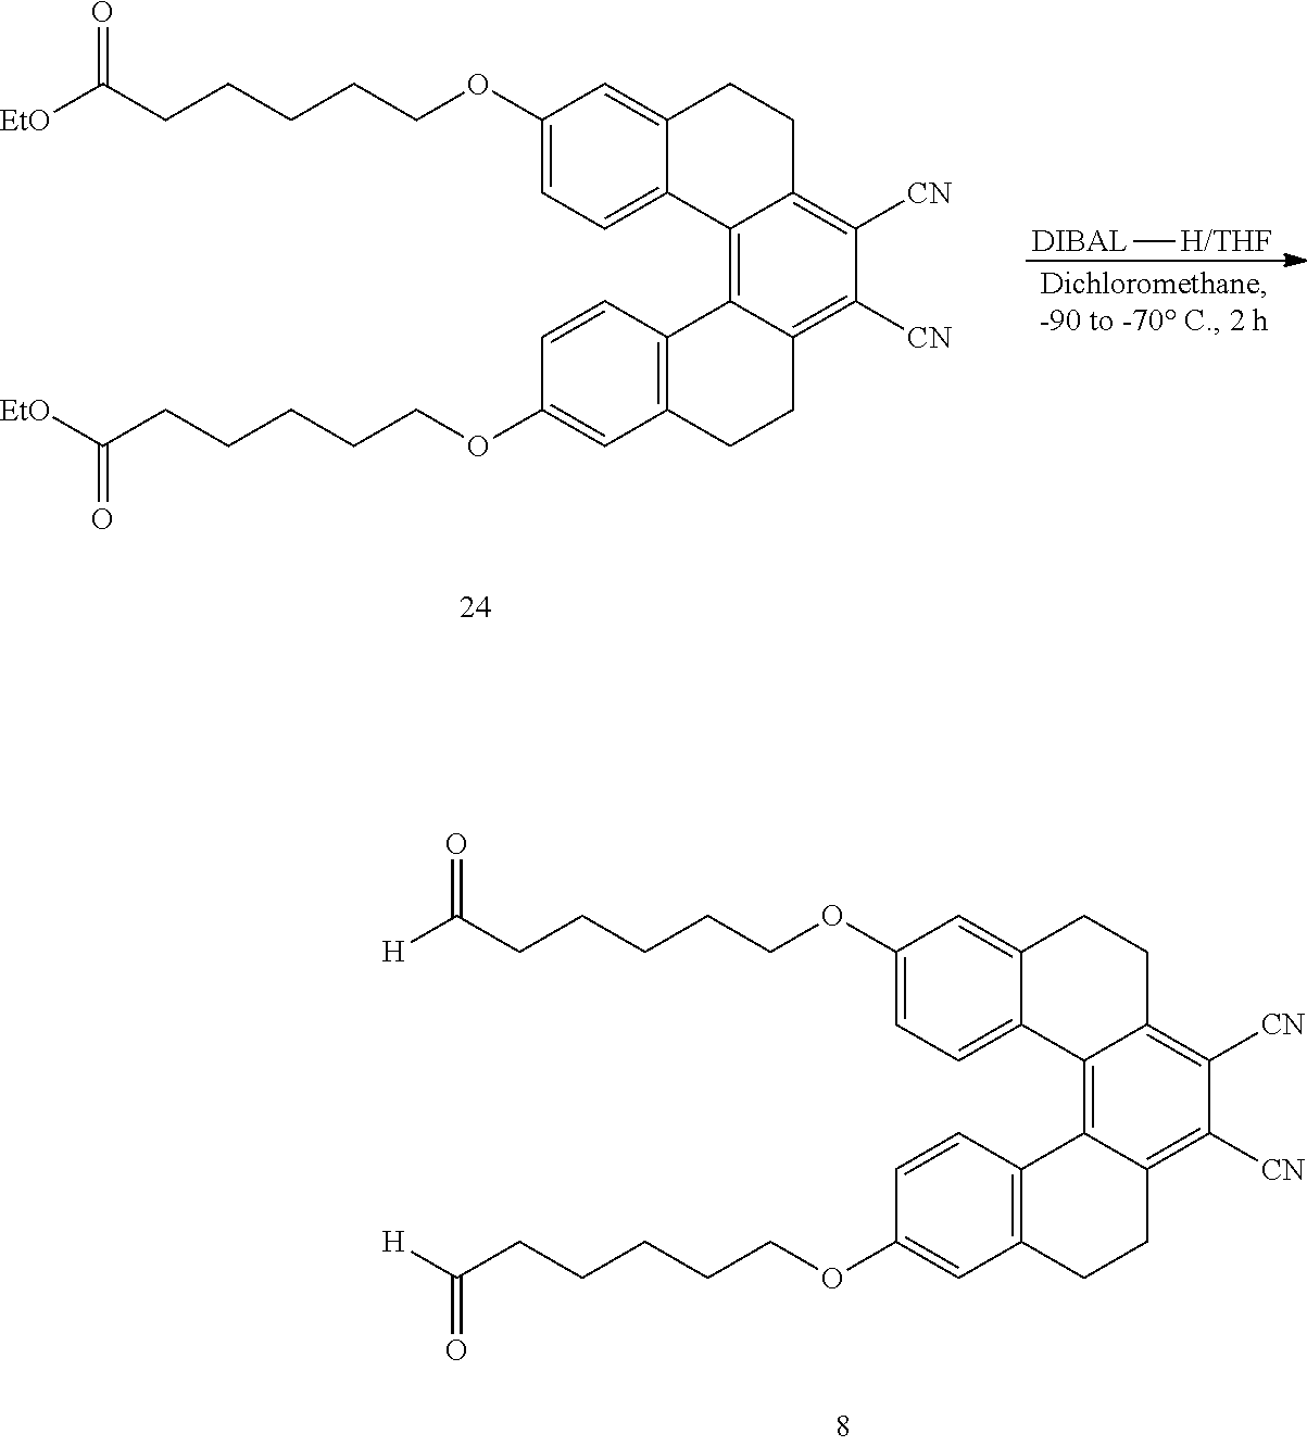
[DIBAL][H/THF].C1=C2C(=CC=C1OCCCCCC([EtO])=O)C1=C3C(=C([CN])C([CN])=C1CC2)CCC1=C3C=CC(OCCCCCC([EtO])=O)=C1.C1=C2C(=CC=C1OCCCCCC([H])=O)C1=C3C(=C([CN])C([CN])=C1CC2)CCC1=C3C=CC(OCCCCCC([H])=O)=C1
